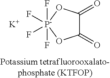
C1(=O)C(=O)O[P-](F)(F)(F)(F)O1.[K]
